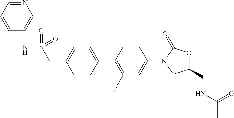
N1=CC=CC(NS(CC2=CC=C(C3=C(F)C=C(N4CC(CNC(C)=O)OC4=O)C=C3)C=C2)(=O)=O)=C1
